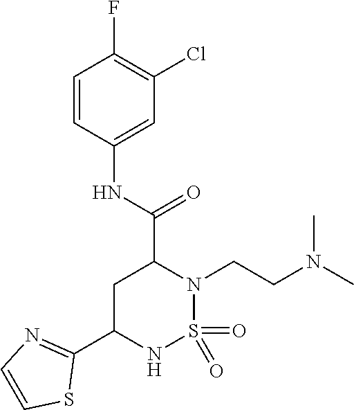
O=S1(=O)N(CCN(C)C)C(C(=O)NC2=CC(Cl)=C(F)C=C2)CC(C2=NC=CS2)N1
